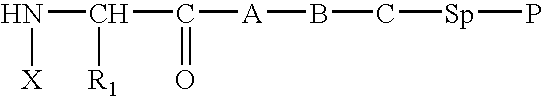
N(C(C([A]BC[Sp]P)=O)[R1])[X]
